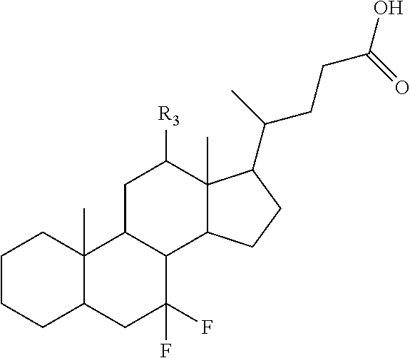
C1CCC2C(C)(C1)C1C(C(F)(F)C2)C2C(C)(C([R3])C1)C(C(C)CCC(O)=O)CC2
